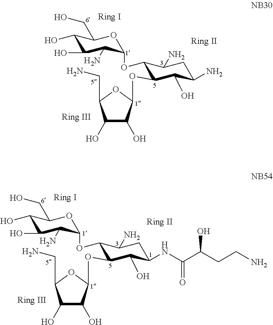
C1(O)C(N)C(OC2C(N)CC(NC(C(CCN)O)=O)C(O)C2OC2C(O)C(O)C(CN)O2)OC(CO)C1O.C1(O)C(N)C(OC2C(N)CC(N)C(O)C2OC2C(O)C(O)C(CN)O2)OC(CO)C1O
